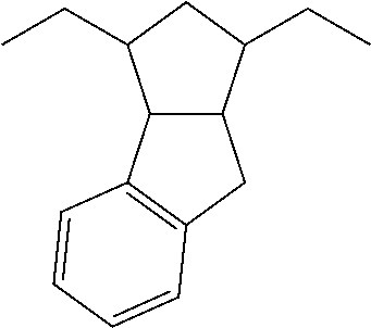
C12C(C(CC)CC1CC)CC1=C2C=CC=C1
